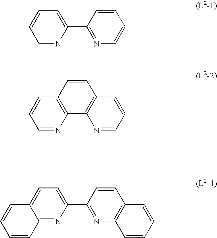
C1=NC(C2=NC=CC=C2)=CC=C1.C1=NC2=C(C=C1)C=CC1=C2N=CC=C1.C12=NC(C3=NC4=C(C=C3)C=CC=C4)=CC=C1C=CC=C2
